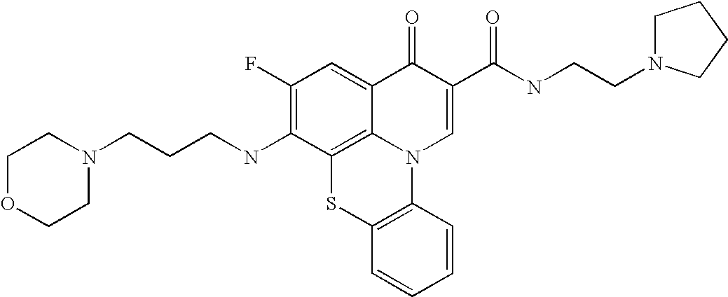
C1(F)=C(NCCCN2CCOCC2)C2=C3C(=C1)C(=O)C(C(NCCN1CCCC1)=O)=CN3C1=C(S2)C=CC=C1
